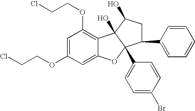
C1=C(OCCCl)C=C2C(=C1OCCCl)C1(O)C(C3=CC=C(Br)C=C3)(O2)C(C2=CC=CC=C2)CC1O
